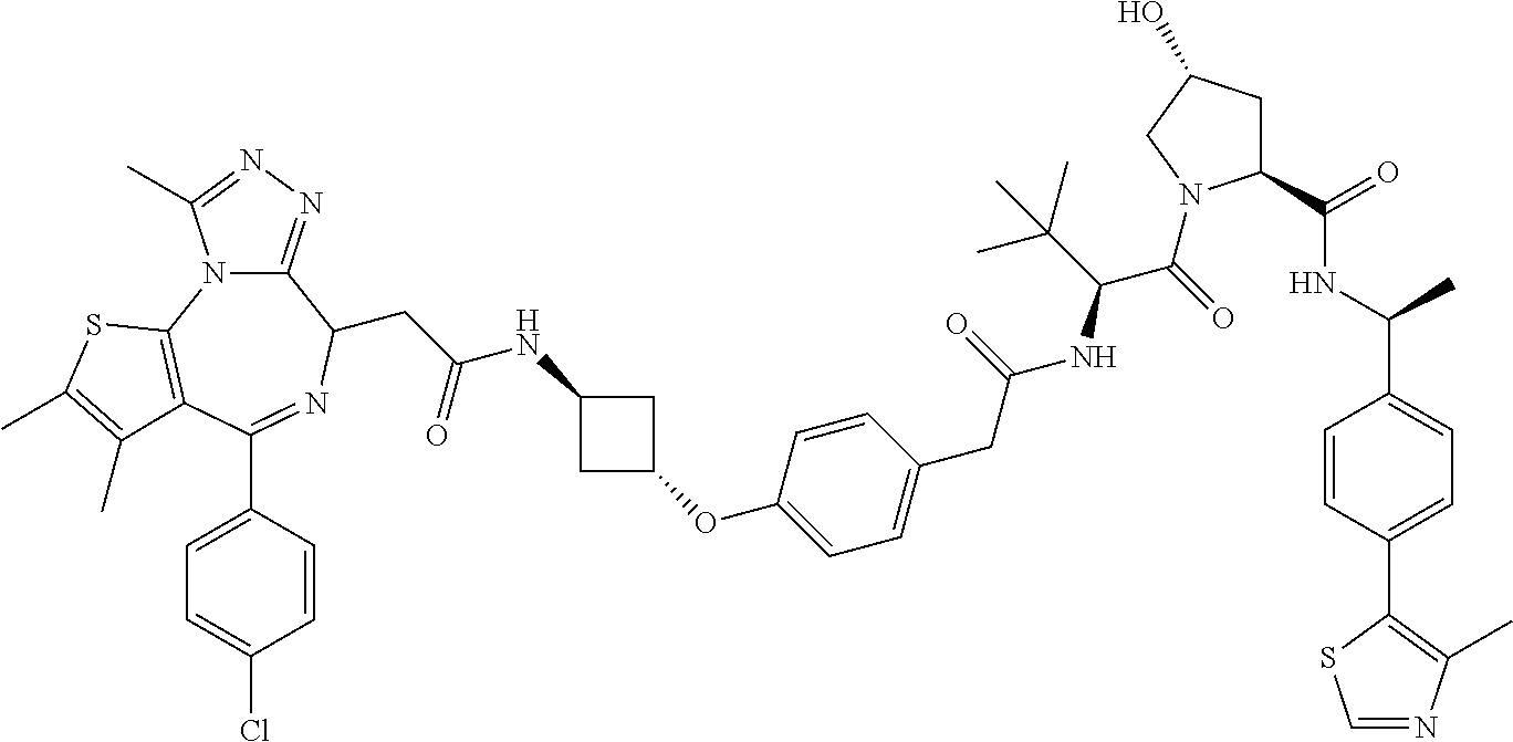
C12=NN=C(C)N1C1=C(C(C3=CC=C(Cl)C=C3)=NC2CC(NC2CC(OC3=CC=C(CC(NC(C(=O)N4C(C(=O)NC(C5=CC=C(C6=C(C)N=CS6)C=C5)C)CC(O)C4)C(C)(C)C)=O)C=C3)C2)=O)C(C)=C(C)S1
